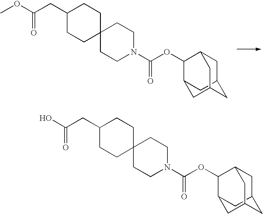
COC(CC1CCC2(CC1)CCN(C(OC1C3CC4CC1CC(C4)C3)=O)CC2)=O.OC(CC1CCC2(CC1)CCN(C(OC1C3CC4CC1CC(C4)C3)=O)CC2)=O
